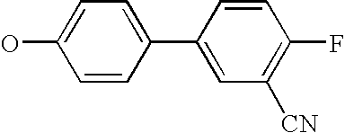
OC1=CC=C(C2=CC([CN])=C(F)C=C2)C=C1
